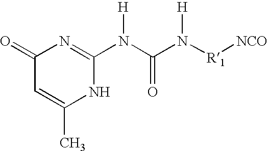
C1=C(C)NC(N(C(N([R1][NCO])[H])=O)[H])=NC1=O
